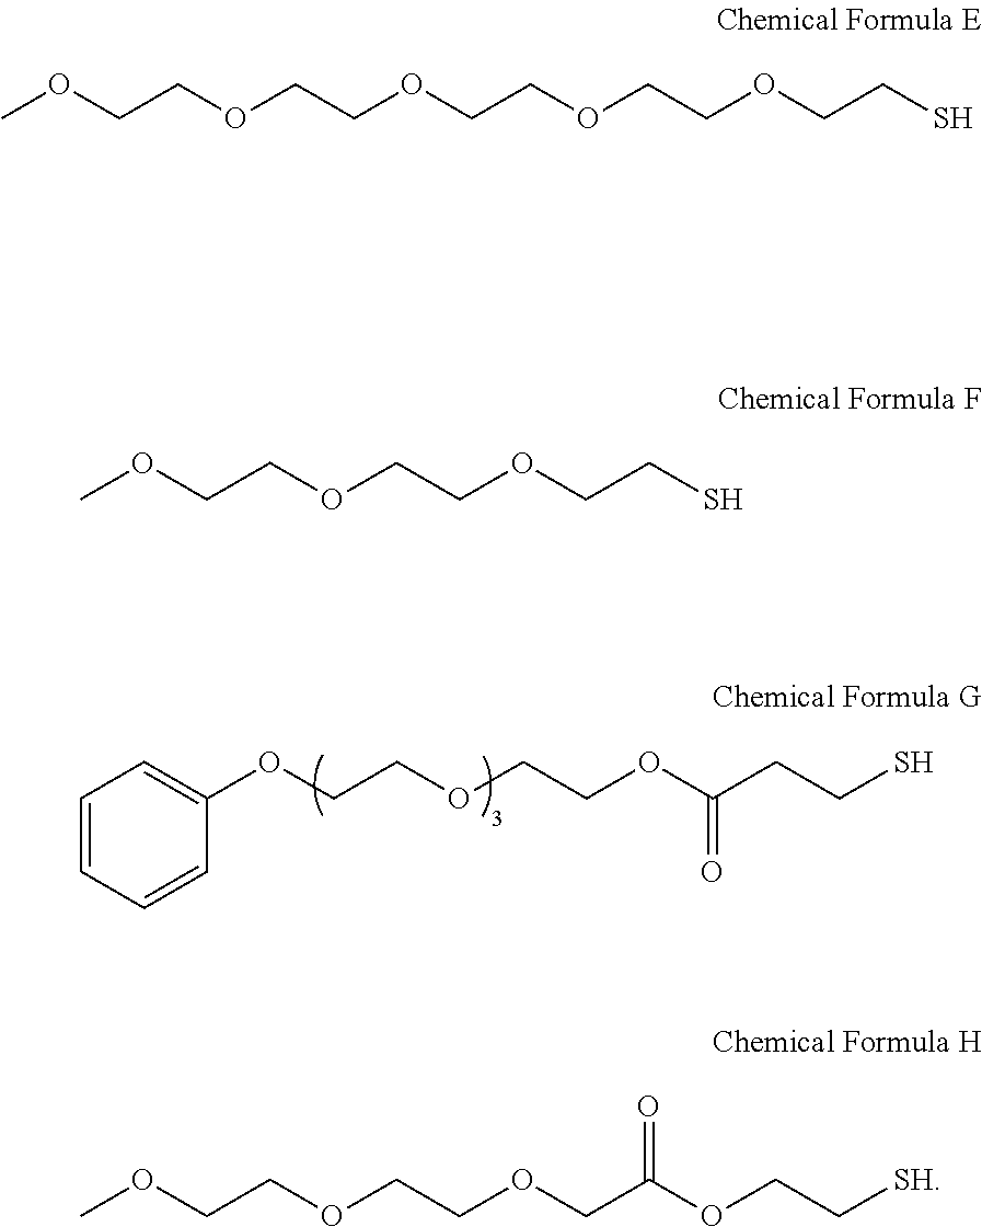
C1=CC=CC(OCCOCCOC(CCS)=O)=C1.COCCOCCOCCOCCOCCS.COCCOCCOCCS.COCCOCCOCC(OCC[SH])=O
